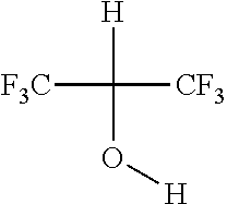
[H]C([F3C])([CF3])O[H]
